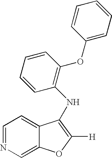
C1=NC=C2C(=C1)C(NC1=C(OC3=CC=CC=C3)C=CC=C1)=C([H])O2
